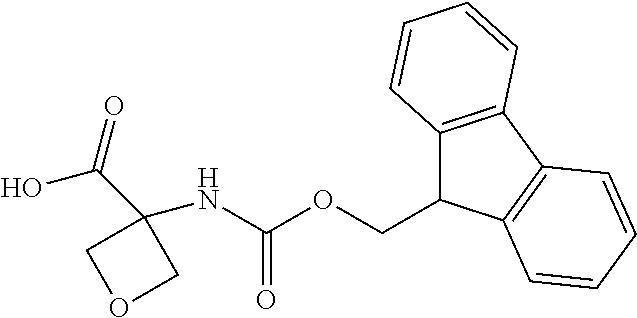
OC(=O)C1(NC(OCC2C3=C(C4=C2C=CC=C4)C=CC=C3)=O)COC1
